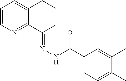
C1=CN=C2C(=C1)CCCC2=NNC(C1=CC=C(C)C(C)=C1)=O
